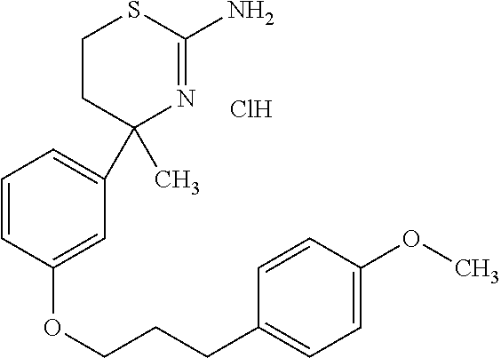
C1(C)(C2=CC=CC(OCCCC3=CC=C(OC)C=C3)=C2)N=C(N)SCC1.Cl
